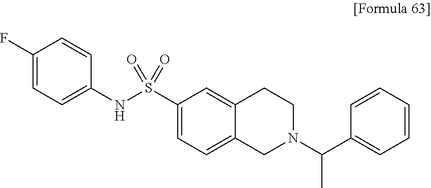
C1(F)=CC=C(NS(C2=CC=C3C(=C2)CCN(C(C2=CC=CC=C2)C)C3)(=O)=O)C=C1
